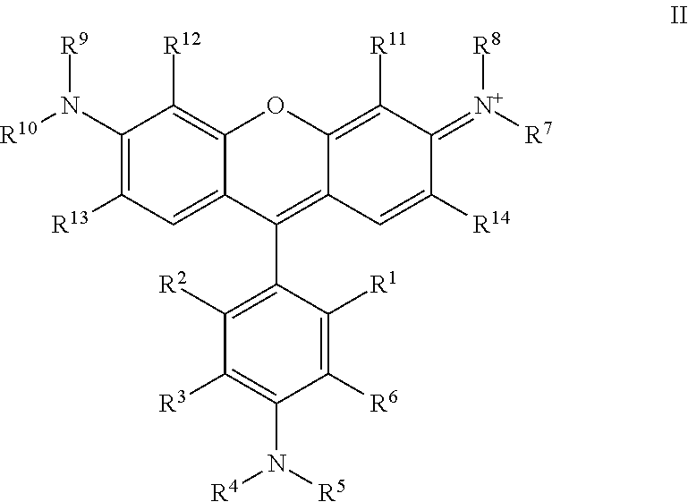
C1(N([R10])[R9])=C([R13])C=C2C(=C1[R12])OC1=C([R11])C(=[N+]([R7])[R8])C([R14])=CC1=C2C1=C([R2])C([R3])=C(N([R5])[R4])C([R6])=C1[R1]
